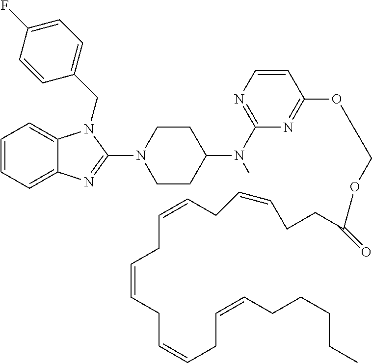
C1=CC=C2C(=C1)N(CC1=CC=C(F)C=C1)C(N1CCC(N(C3=NC=CC(OCOC(=O)CCC=CCC=CCC=CCC=CCC=CCCCCC)=N3)C)CC1)=N2
